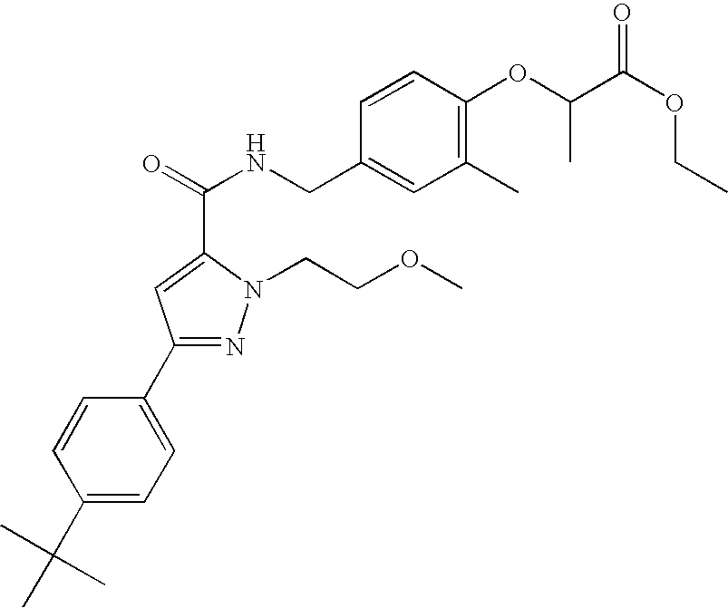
C1(C)=C(OC(C)C(OCC)=O)C=CC(CNC(=O)C2=CC(C3=CC=C(C(C)(C)C)C=C3)=NN2CCOC)=C1
